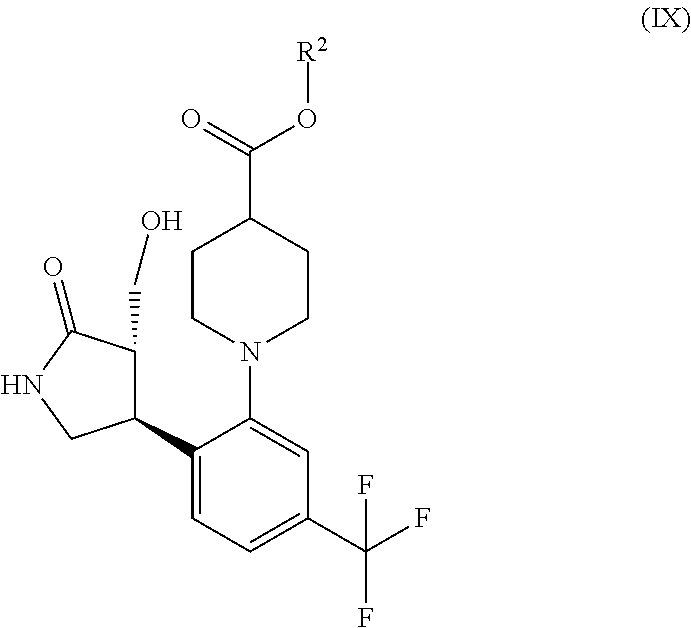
C1CN(C2=CC(C(F)(F)F)=CC=C2C2C(CO)C(=O)NC2)CCC1C(O[R2])=O
